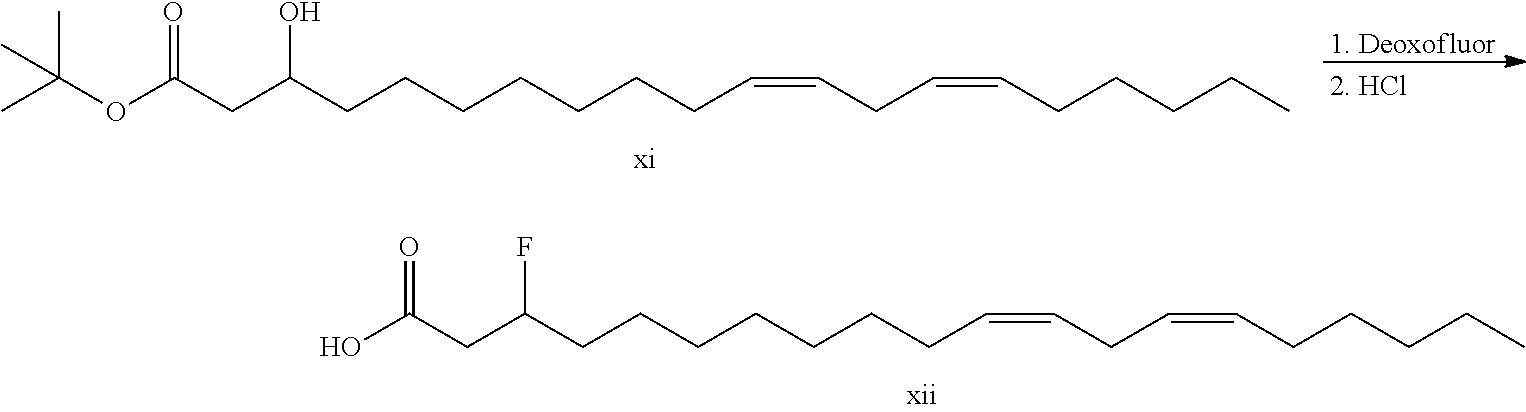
C(C(CCCCCCCC=CCC=CCCCCC)F)C(O)=O.C(C(CCCCCCCC=CCC=CCCCCC)O)C(OC(C)(C)C)=O.[1. Deoxofluor]
